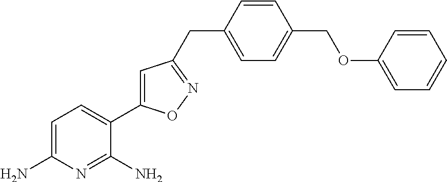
C1=C(N)N=C(N)C(C2=CC(CC3=CC=C(COC4=CC=CC=C4)C=C3)=NO2)=C1
